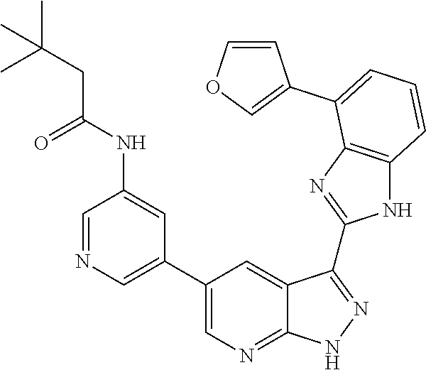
C1=NC=C(C2=CN=C3C(=C2)C(C2=NC4=C(N2)C=CC=C4C2=COC=C2)=NN3)C=C1NC(CC(C)(C)C)=O
